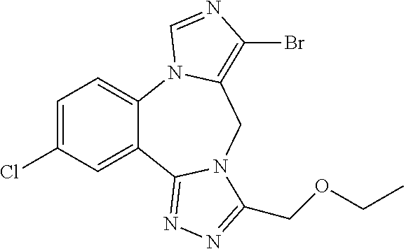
C1=C(Cl)C=C2C(=C1)N1C(=C(Br)N=C1)CN1C2=NN=C1COCC
